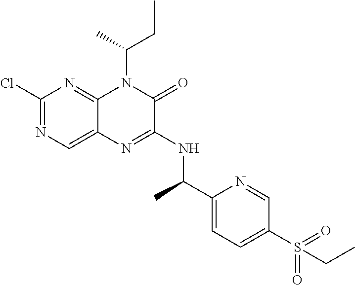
C1(Cl)=NC=C2C(=N1)N(C(CC)C)C(=O)C(NC(C1=CC=C(S(=O)(=O)CC)C=N1)C)=N2
